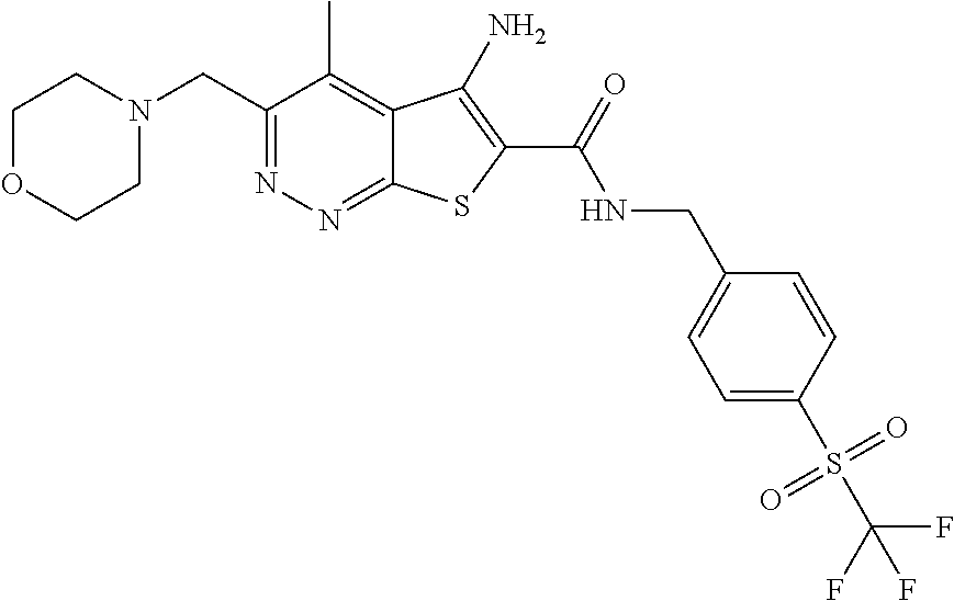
C1(CN2CCOCC2)=NN=C2C(=C1C)C(N)=C(C(=O)NCC1=CC=C(S(C(F)(F)F)(=O)=O)C=C1)S2
